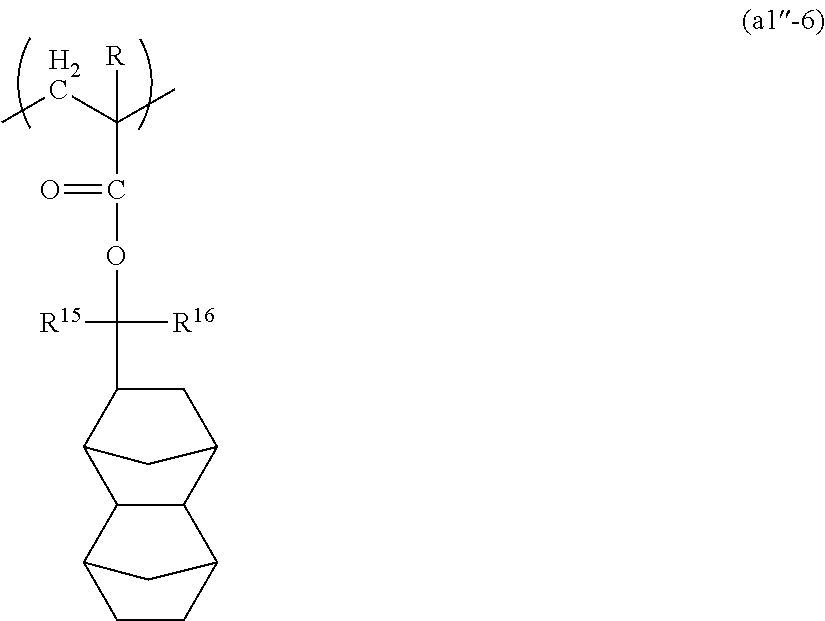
C1(C(OC(C(C)(CC)[R])=O)([R15])[R16])C2CC(C1)C1C2C2CCC1C2
